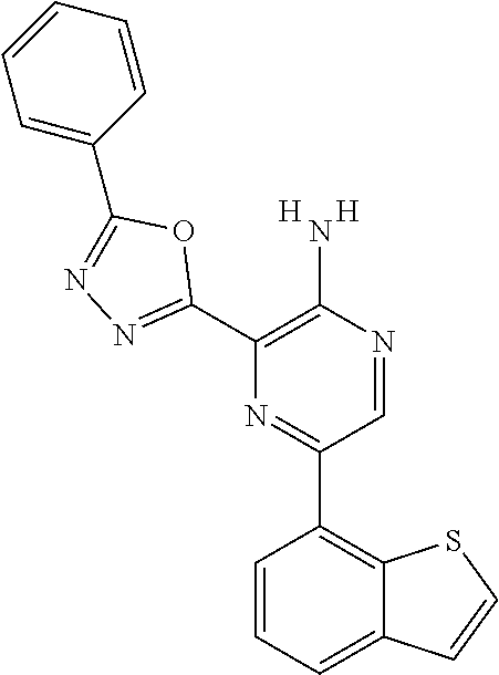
C1(C2=C3C(=CC=C2)C=CS3)=NC(C2=NN=C(C3=CC=CC=C3)O2)=C(N)N=C1.[H].[H]
